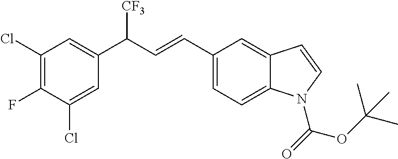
C1(Cl)=C(F)C(Cl)=CC(C([CF3])C=CC2=CC=C3C(=C2)C=CN3C(OC(C)(C)C)=O)=C1
